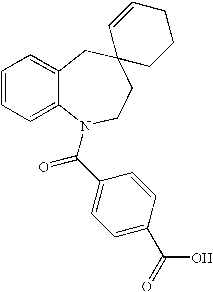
C1=CC=C2C(=C1)CC1(CCN2C(C2=CC=C(C(=O)O)C=C2)=O)CCCC=C1
